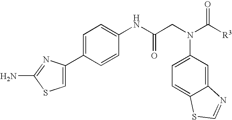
C1=C(C2=CC=C(NC(CN(C([R3])=O)C3=CC=C4C(=C3)N=CS4)=O)C=C2)N=C(N)S1
